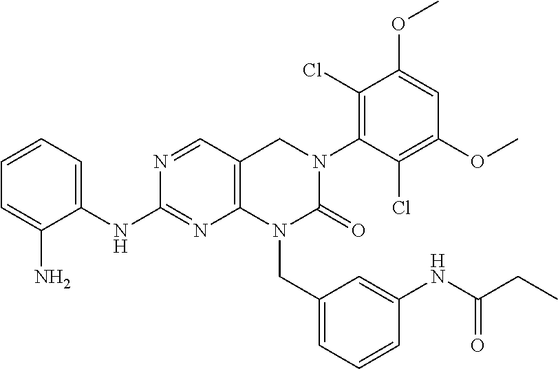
C1(NC2=CC=CC=C2N)=NC2=C(CN(C3=C(Cl)C(OC)=CC(OC)=C3Cl)C(=O)N2CC2=CC=CC(NC(CC)=O)=C2)C=N1
